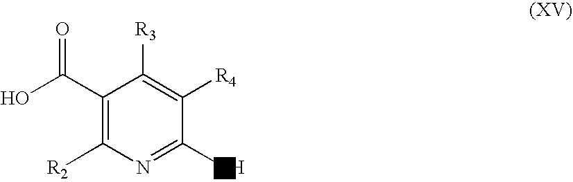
C1(C(O)=O)=C([R2])N=C(O)C([R4])=C1[R3]
